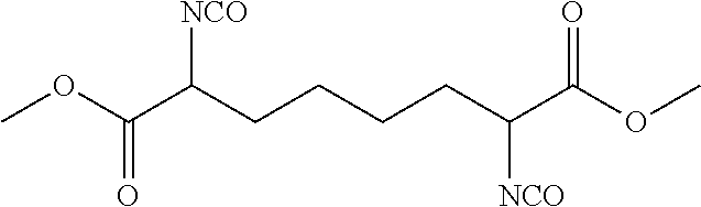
C(C(C(=O)OC)[NCO])CCCC(C(=O)OC)[NCO]
